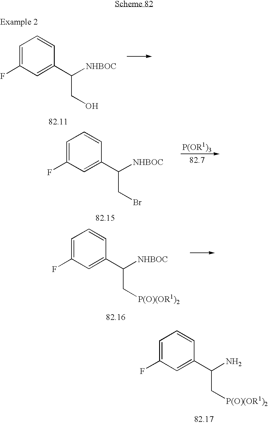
C1=C(F)C=C(C([NHBOC])CO)C=C1.C1=C(F)C=C(C([NHBOC])CBr)C=C1.C1=C(F)C=C(C([NHBOC])C[P(O)(OR1)2])C=C1.C1=C(F)C=C(C(N)C[P(O)(OR1)2])C=C1
